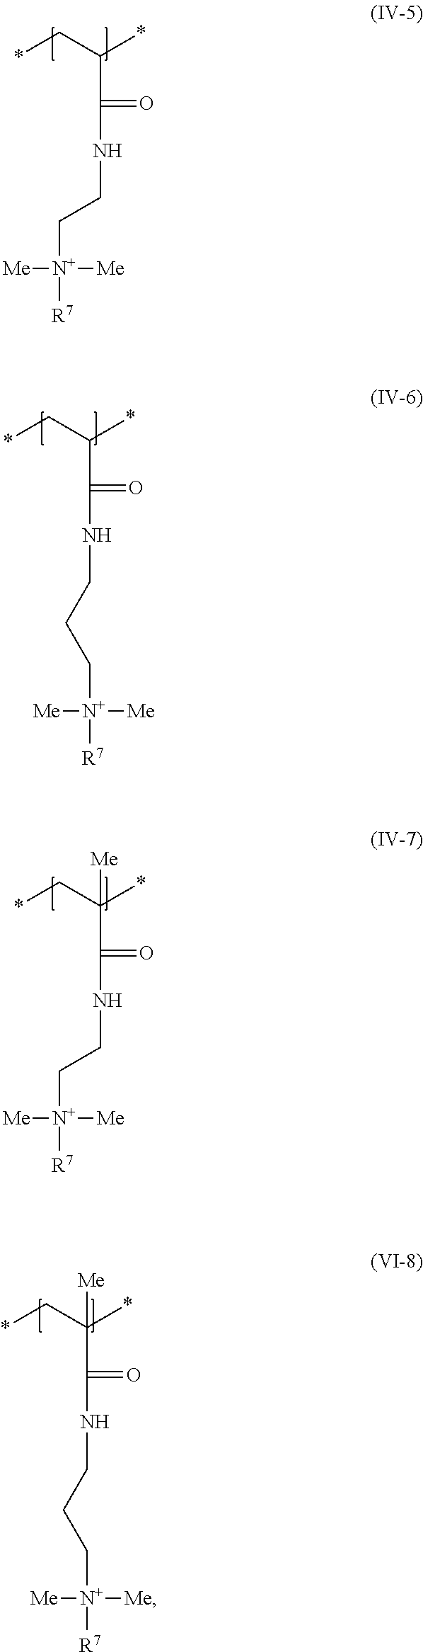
*CC(*)C(=O)NCC[N+]([Me])([Me])[R7].*CC(*)C(=O)NCCC[N+]([Me])([Me])[R7].*CC(*)(C(=O)NCC[N+]([Me])([Me])[R7])[Me].*CC(*)(C(=O)NCCC[N+]([Me])([Me])[R7])[Me]
